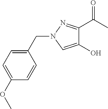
C1(CN2C=C(O)C(C(C)=O)=N2)=CC=C(OC)C=C1
